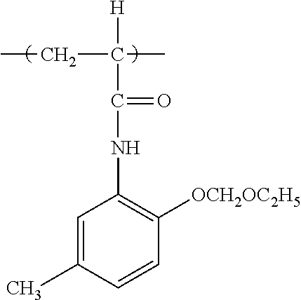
C1=C(C)C=CC([OCH2OC2H5])=C1NC(=O)C(C)(CC)[H]
